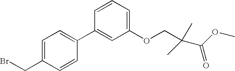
C1=C(CBr)C=CC(C2=CC(OCC(C(=O)OC)(C)C)=CC=C2)=C1
